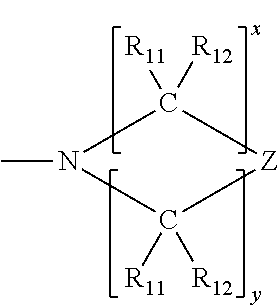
C1([R11])([R12])N(C)C([R11])([R12])[Z]1
